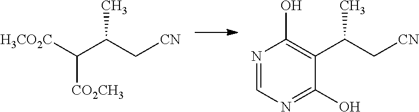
C([CO2CH3])(C(C[CN])C)[H3CO2C].N1=CN=C(O)C(C(C[CN])C)=C1O
